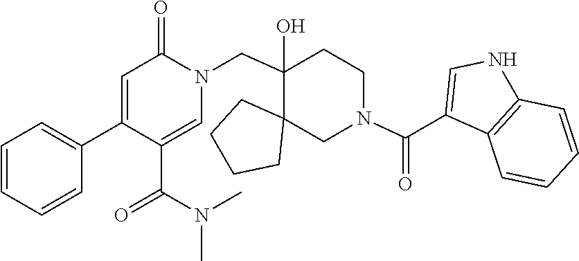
C1(C2=CC=CC=C2)=CC(=O)N(CC2(O)C3(CCCC3)CN(C(C3=CNC4=C3C=CC=C4)=O)CC2)C=C1C(N(C)C)=O
